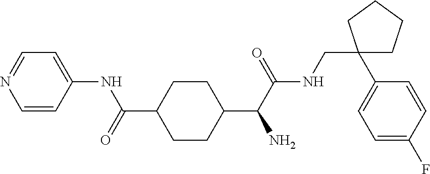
C1(C(C(NCC2(C3=CC=C(F)C=C3)CCCC2)=O)N)CCC(C(=O)NC2=CC=NC=C2)CC1
